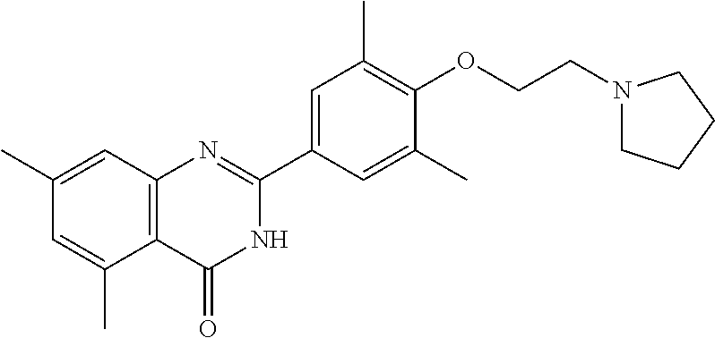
C12=C(C(=O)NC(C3=CC(C)=C(OCCN4CCCC4)C(C)=C3)=N1)C(C)=CC(C)=C2
